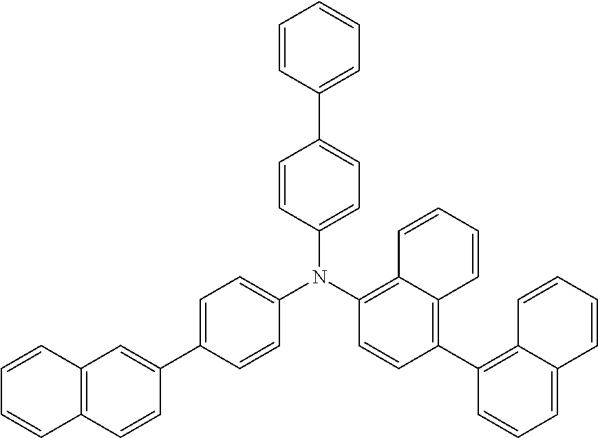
C1=CC(C2=CC=CC=C2)=CC=C1N(C1=C2C(=C(C3=C4C(=CC=C3)C=CC=C4)C=C1)C=CC=C2)C1=CC=C(C2=CC3=C(C=C2)C=CC=C3)C=C1
